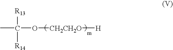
CC(O[CH2CH2O][H])([R13])[R14]
